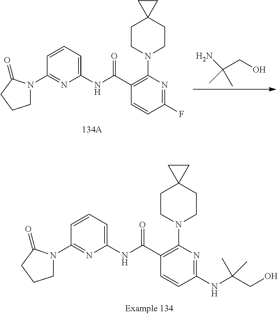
C1N(C2=NC(NC(C3=C(N4CCC5(CC4)CC5)N=C(F)C=C3)=O)=CC=C2)C(=O)CC1.C(CO)(C)(N)C.C1N(C2=NC(NC(C3=C(N4CCC5(CC4)CC5)N=C(NC(CO)(C)C)C=C3)=O)=CC=C2)C(=O)CC1
